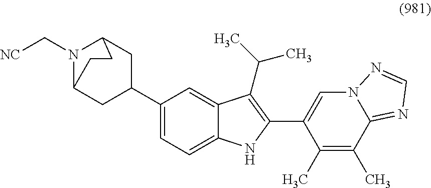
N1(C[NC])C2CC(C3=CC=C4C(=C3)C(C(C)C)=C(C3=CN5C(=NC=N5)C(C)=C3C)N4)CC1CC2
